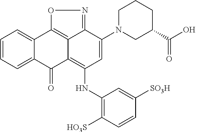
C1=CC=C2C(=C1)C1=C3C(=C(NC4=C([HO3S])C=CC([SO3H])=C4)C=C(N4CC(C(O)=O)CCC4)C3=NO1)C2=O
